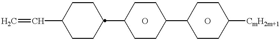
C=CC1CCC(C2CCC(C3CCC([CmH2m+1])CC3)CC2)CC1.O.O
